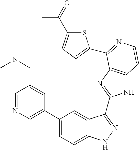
C1(C2=CN=CC(CN(C)C)=C2)=CC=C2C(=C1)C(C1=NC3=C(N1)C=CN=C3C1=CC=C(C(=O)C)S1)=NN2
